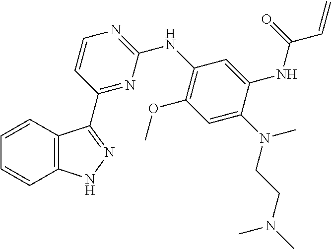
C1=CC2=C(C=C1)C(C1=NC(NC3=C(OC)C=C(N(CCN(C)C)C)C(NC(C=C)=O)=C3)=NC=C1)=NN2
